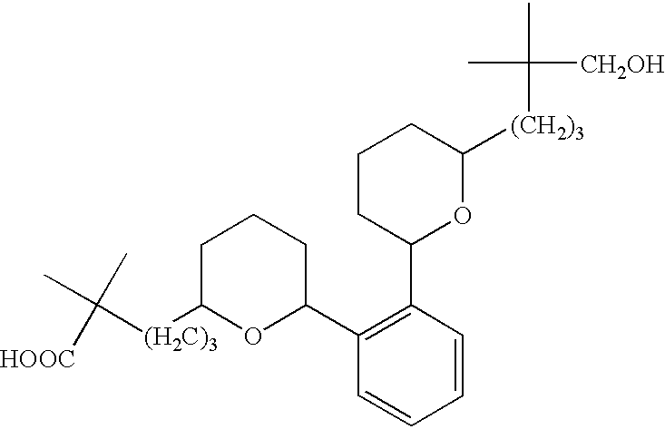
C([(H2C)3]C1OC(C2=C(C3OC([(CH2)3]C(C)(C)[CH2OH])CCC3)C=CC=C2)CCC1)(C)(C)[HOOC]
